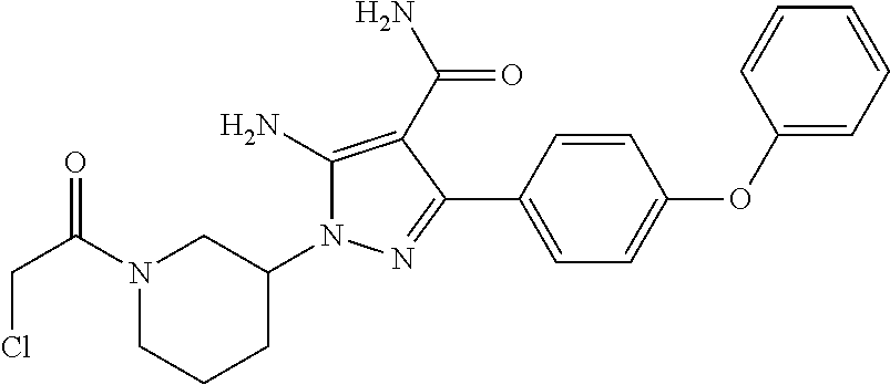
N1(C(CCl)=O)CCCC(N2C(N)=C(C(=O)N)C(C3=CC=C(OC4=CC=CC=C4)C=C3)=N2)C1
